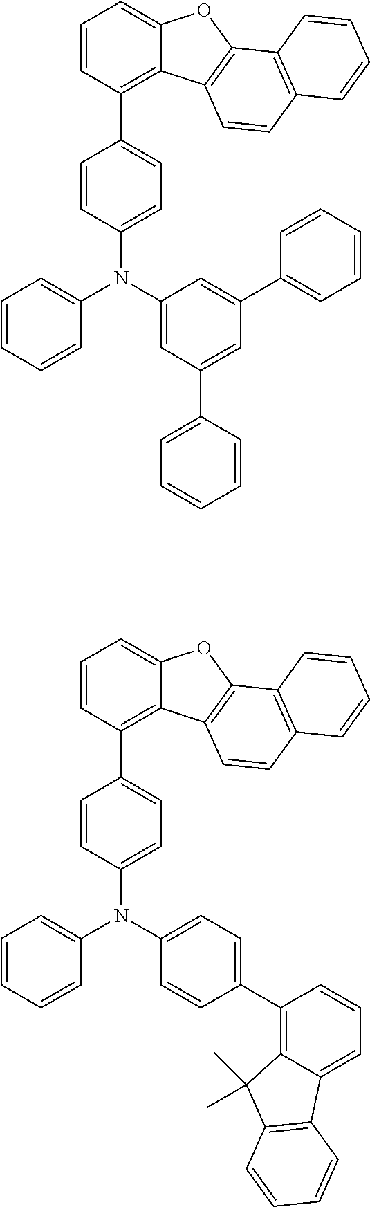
C1=CC=C(N(C2=CC(C3=CC=CC=C3)=CC(C3=CC=CC=C3)=C2)C2=CC=C(C3=C4C(=CC=C3)OC3=C4C=CC4=C3C=CC=C4)C=C2)C=C1.C1=CC=C(N(C2=CC=C(C3=C4C(=CC=C3)C3=C(C4(C)C)C=CC=C3)C=C2)C2=CC=C(C3=C4C(=CC=C3)OC3=C4C=CC4=C3C=CC=C4)C=C2)C=C1
